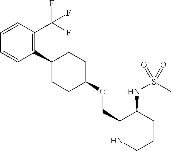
C1(C2CCC(OCC3NCCCC3NS(C)(=O)=O)CC2)=C(C(F)(F)F)C=CC=C1
